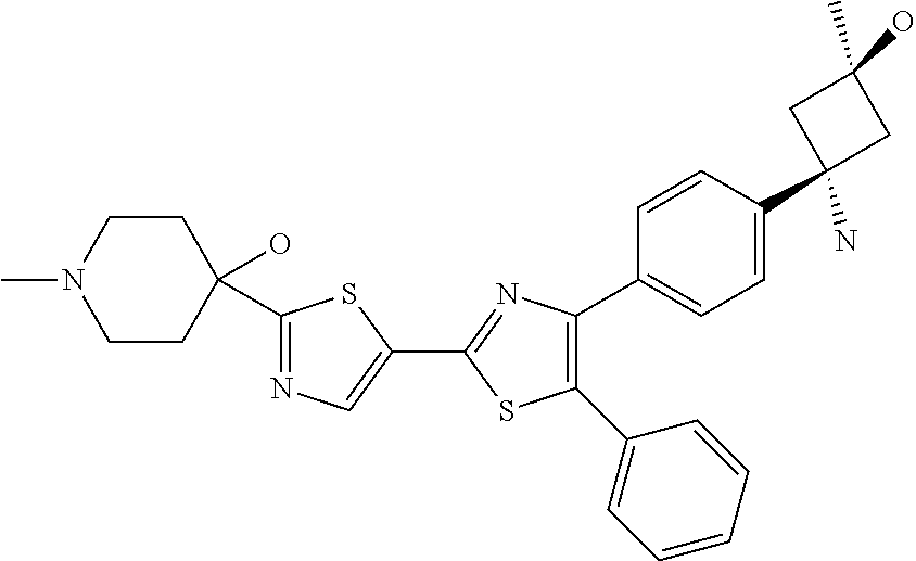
C1(C2=NC(C3=CC=C(C4(N)CC(C)(O)C4)C=C3)=C(C3=CC=CC=C3)S2)=CN=C(C2(O)CCN(C)CC2)S1
